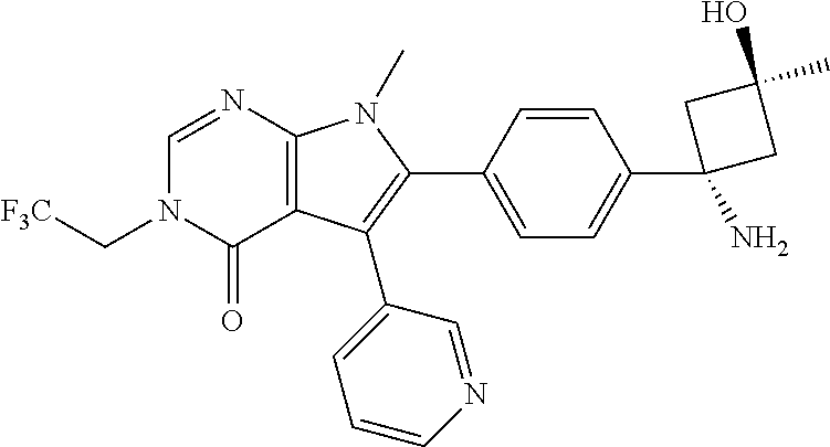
C12=C(C(C3=CC=CN=C3)=C(C3=CC=C(C4(N)CC(C)(O)C4)C=C3)N1C)C(=O)N(C[F3C])C=N2
